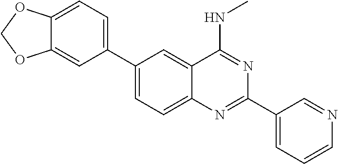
C1(C2=CC=C3C(=C2)OCO3)=CC=C2C(=C1)C(NC)=NC(C1=CC=CN=C1)=N2
